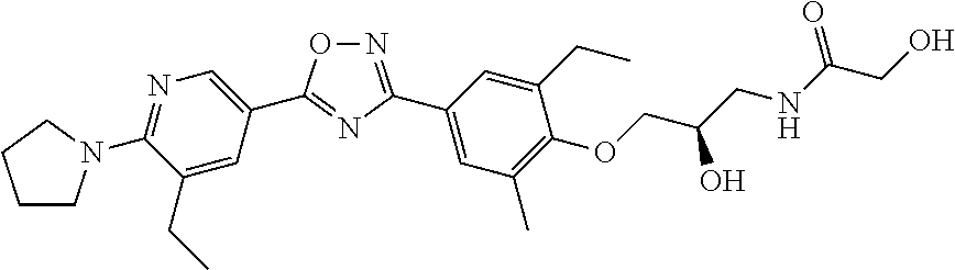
C1CN(C2=NC=C(C3=NC(C4=CC(C)=C(OCC(CNC(CO)=O)O)C(CC)=C4)=NO3)C=C2CC)CC1
